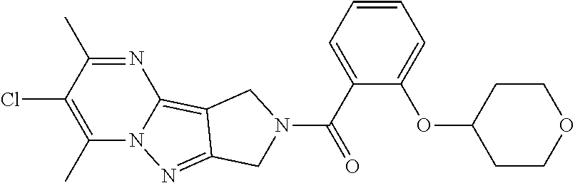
N1=C(C)C(Cl)=C(C)N2C1=C1C(=N2)CN(C(C2=CC=CC=C2OC2CCOCC2)=O)C1
